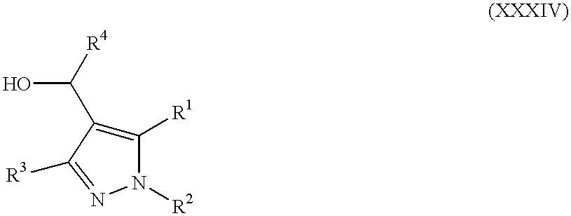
C1([R1])=C(C([R4])O)C([R3])=NN1[R2]
